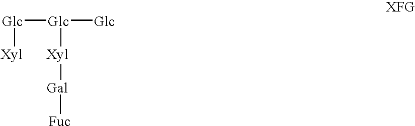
[Glc]([Glc]([Glc])[Xyl][Gal][Fuc])[Xyl]
